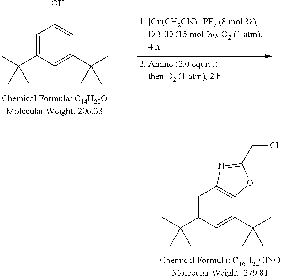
C1=C(C(C)(C)C)C=C(C(C)(C)C)C=C1O.C1=C(C(C)(C)C)C=C(C(C)(C)C)C2=C1N=C(CCl)O2
